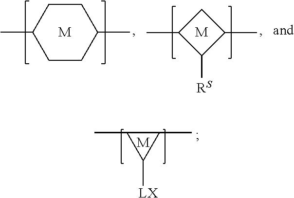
CC1C([LX])C1C.[M].C1CC(C)CCC1C.[M].C1C(C)C([RS])C1C.[M]
